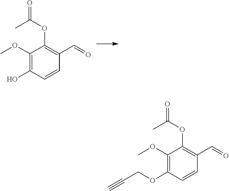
C1(OC(=O)C)=C(C=O)C=CC(O)=C1OC.C1(OC(=O)C)=C(C=O)C=CC(OCC#C)=C1OC
